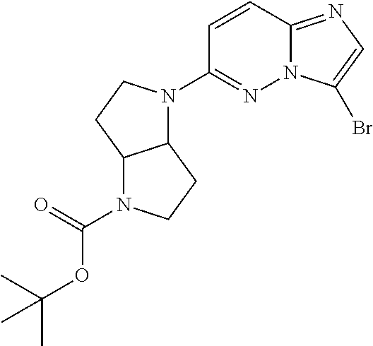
C1=CC2=NC=C(Br)N2N=C1N1C2C(CC1)N(C(=O)OC(C)(C)C)CC2
